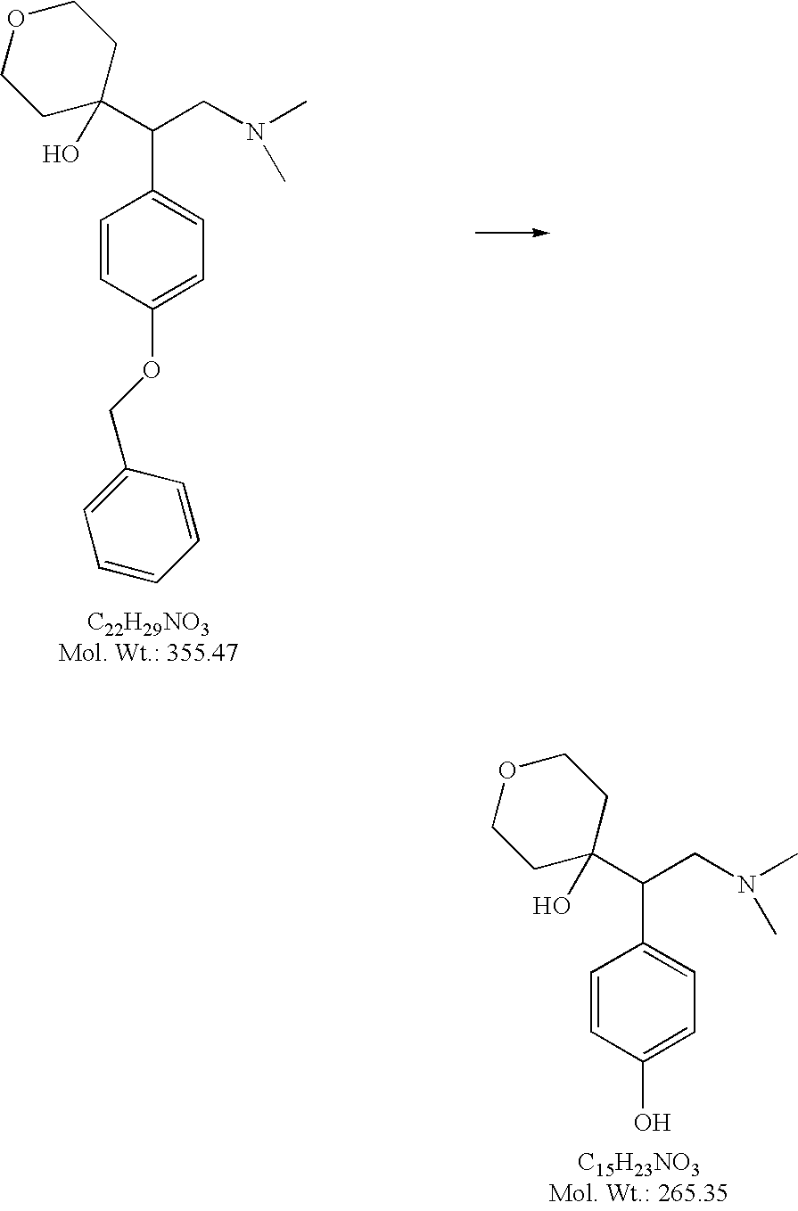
C1=CC(O)=CC=C1C(CN(C)C)C1(O)CCOCC1.C1=CC(OCC2=CC=CC=C2)=CC=C1C(CN(C)C)C1(O)CCOCC1
